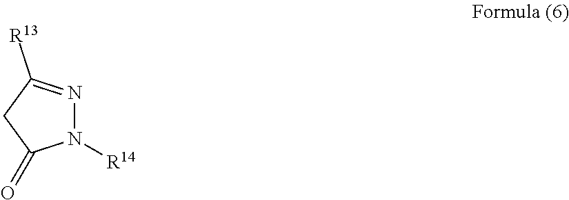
N1=C([R13])CC(=O)N1[R14]
